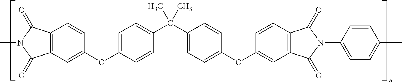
C12=C(C=C(OC3=CC=C(C(C4=CC=C(OC5=CC6=C(C=C5)C(=O)N(C5=CC=C(C)C=C5)C6=O)C=C4)(C)C)C=C3)C=C1)C(=O)N(C)C2=O
